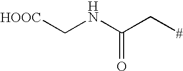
[HOOC]CNC(C[#])=O
